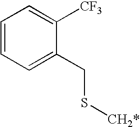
C1=CC=C(CS[CH2*])C([CF3])=C1
